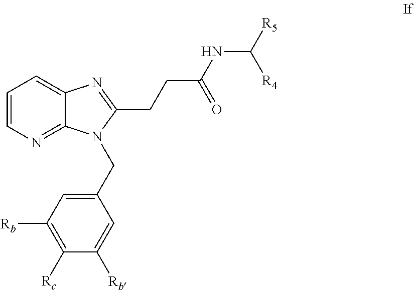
C1=CN=C2C(=C1)N=C(CCC(NC([R5])[R4])=O)N2CC1=CC([Rb])=C([Rc])C([Rb])=C1
